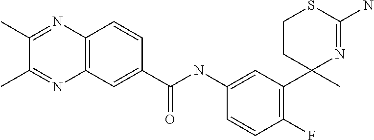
C1(NC(=O)C2=CC3=C(C=C2)N=C(C)C(C)=N3)=CC(C2(C)N=C(N)SCC2)=C(F)C=C1
